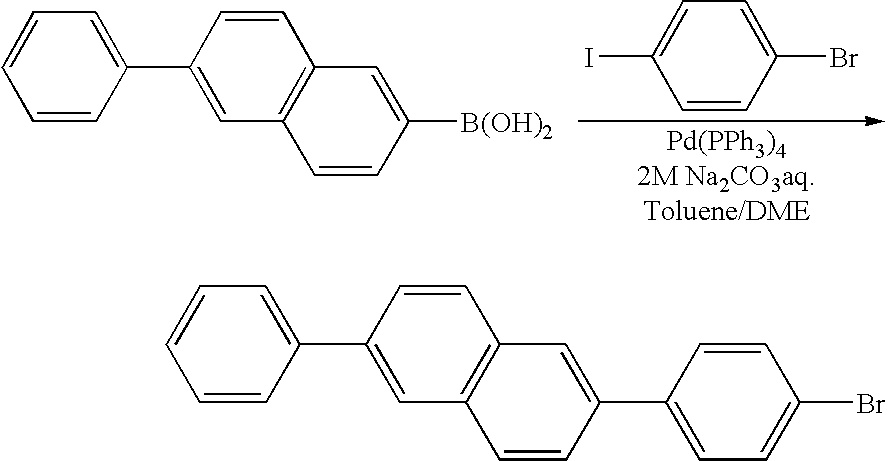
C1=CC(Br)=CC=C1I.C1=CC(C2=CC=CC=C2)=CC2=C1C=C([B(OH)2])C=C2.C1=CC(C2=CC=CC=C2)=CC2=C1C=C(C1=CC=C(Br)C=C1)C=C2
